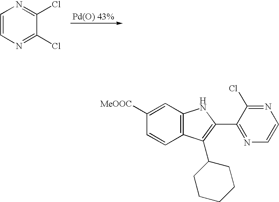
C1(Cl)=NC=CN=C1Cl.[Pd(O) 43%].C1(C2=C(C3CCCCC3)C3=C(N2)C=C([MeOOC])C=C3)=NC=CN=C1Cl
